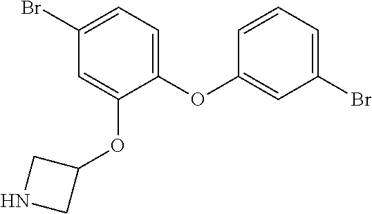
C1(Br)=CC=C(OC2=CC(Br)=CC=C2)C(OC2CNC2)=C1
